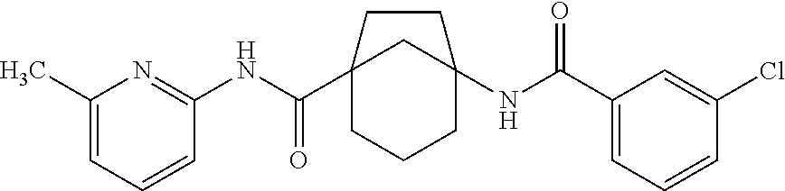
C12(C(NC3=NC(C)=CC=C3)=O)CCCC(NC(C3=CC=CC(Cl)=C3)=O)(C1)CC2
